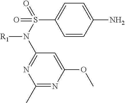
C1=CC(N)=CC=C1S(N([R1])C1=NC(C)=NC(OC)=C1)(=O)=O
